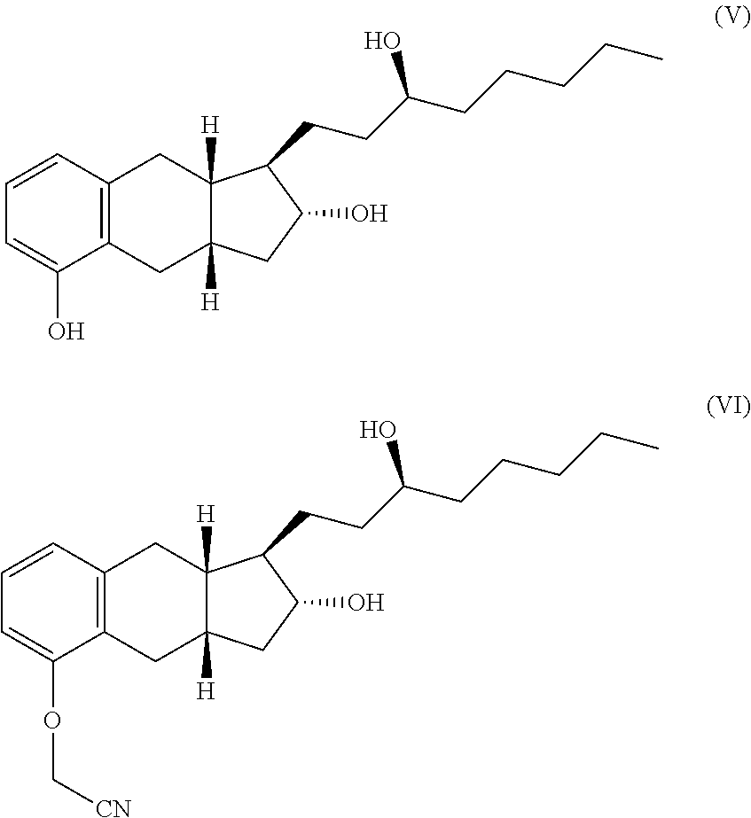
C1=CC2=C(C(O)=C1)CC1([H])C([H])(C2)C(CCC(CCCCC)O)C(O)C1.C1=CC2=C(C(OC[CN])=C1)CC1([H])C([H])(C2)C(CCC(CCCCC)O)C(O)C1
